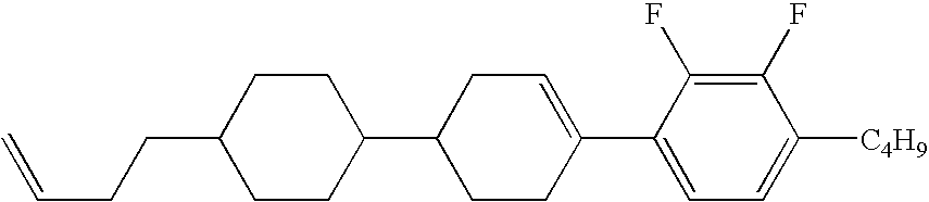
C1(F)=C(F)C(C2=CCC(C3CCC(CCC=C)CC3)CC2)=CC=C1[C4H9]
